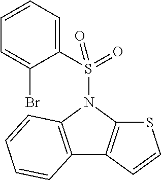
C12=C(N(S(C3=CC=CC=C3Br)(=O)=O)C3=C1C=CS3)C=CC=C2
